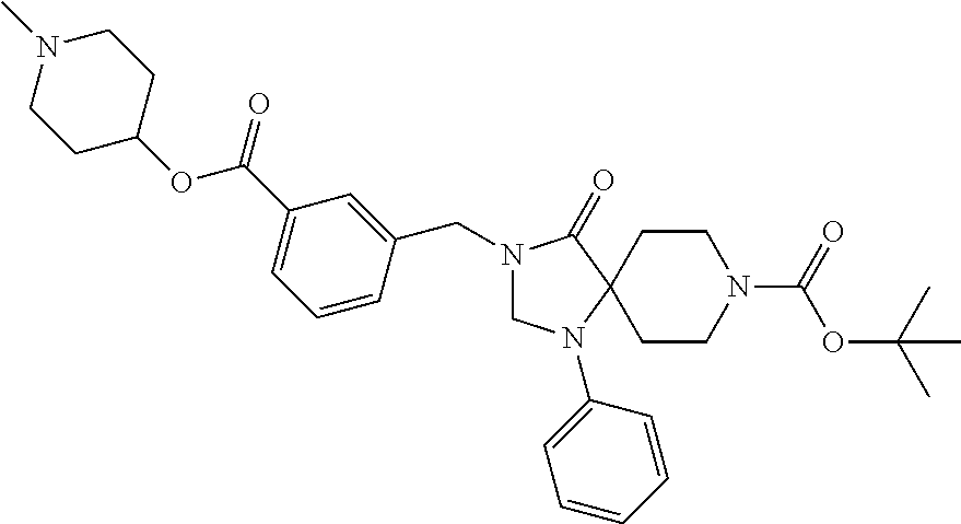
C1N(C2=CC=CC=C2)C2(C(=O)N1CC1=CC(C(OC3CCN(C)CC3)=O)=CC=C1)CCN(C(OC(C)(C)C)=O)CC2
